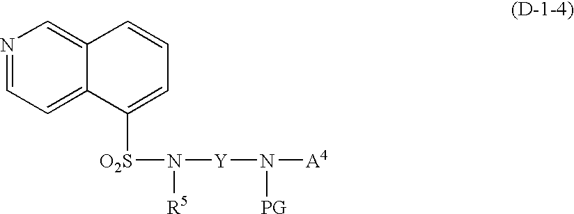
N1=CC=C2C(=C1)C=CC=C2[O2S]N([Y]N([PG])[A4])[R5]
